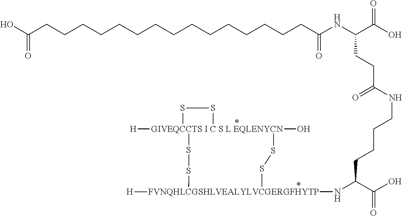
[GIVEQCCTS I C S L EQLENYCN]12([H])(O)(SS[FVNQHLCGSHLVEALYLVCGERGFHYTP]([H])(NC(C(O)=O)CCCCNC(CCC(NC(=O)CCCCCCCCCCCCCCCC(O)=O)C(O)=O)=O)SS1)SS2
